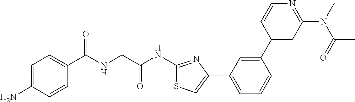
C1=C(N)C=CC(C(NCC(NC2=NC(C3=CC=CC(C4=CC(N(C)C(C)=O)=NC=C4)=C3)=CS2)=O)=O)=C1
